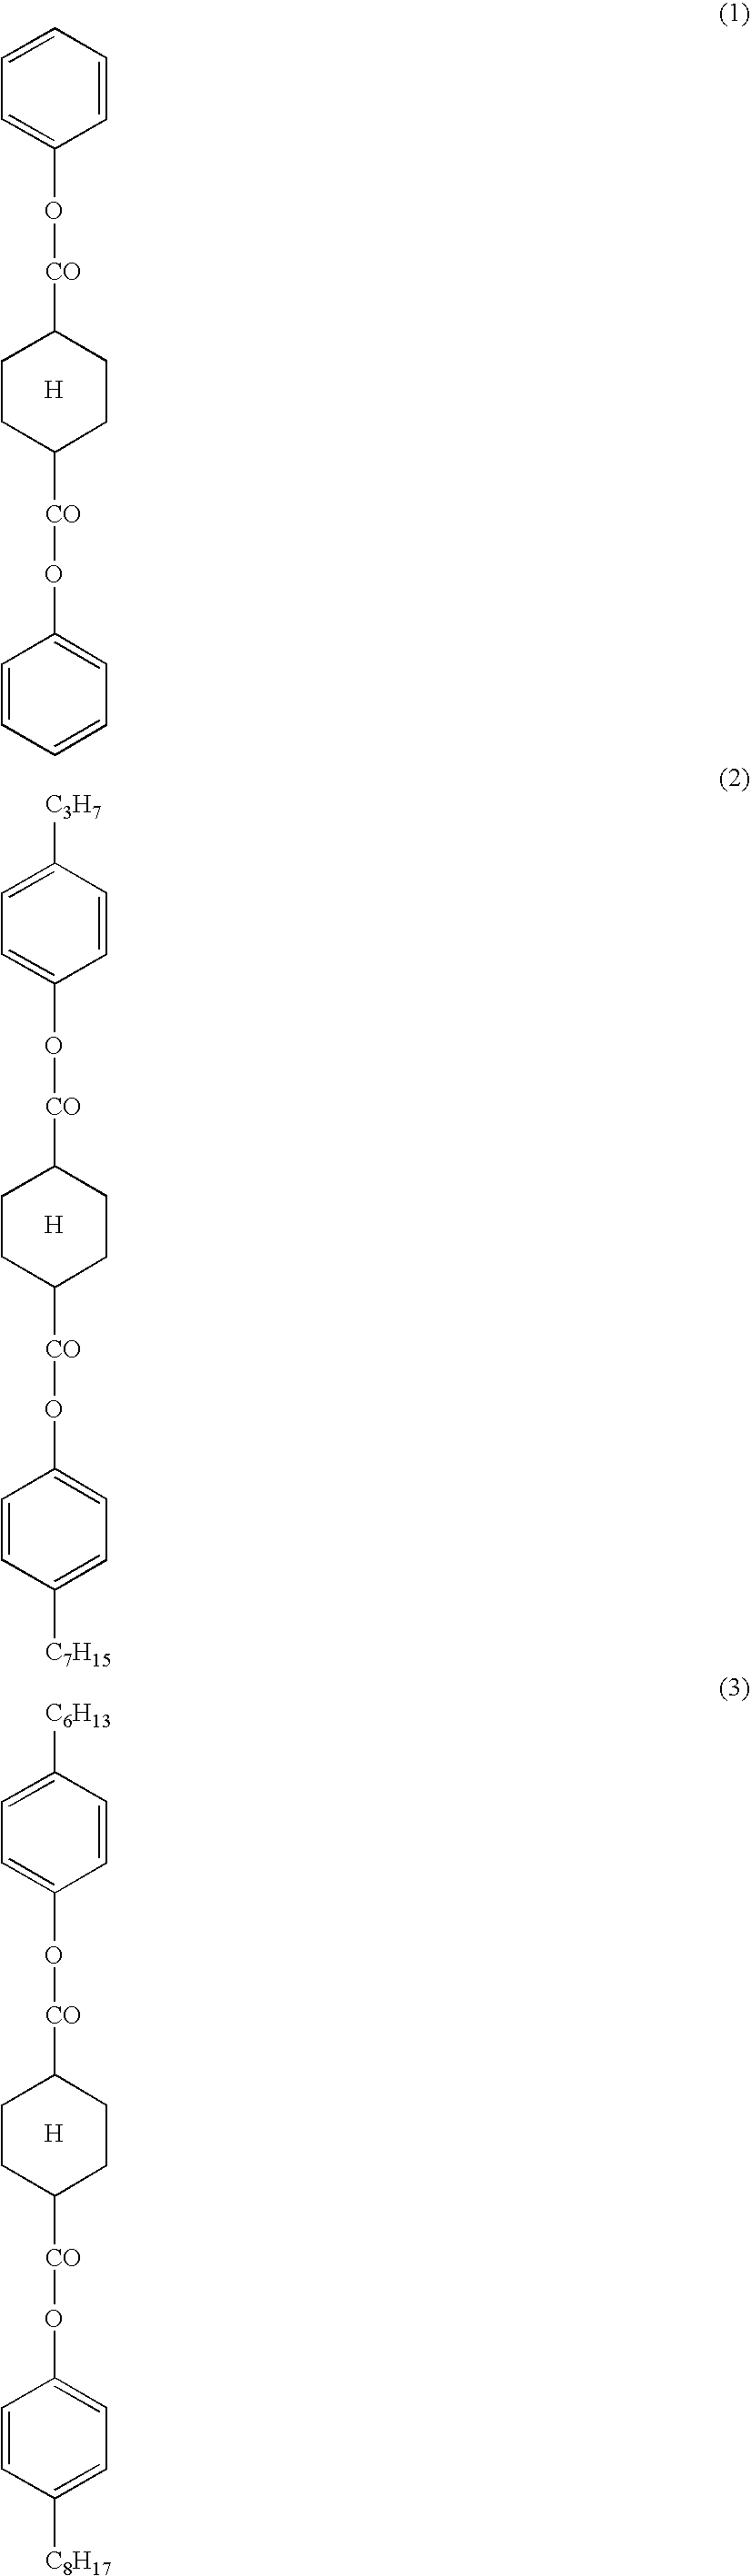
C1=CC=CC=C1O[CO]C1CCC([CO]OC2=CC=CC=C2)CC1.[H].C1=CC([C3H7])=CC=C1O[CO]C1CCC([CO]OC2=CC=C([C7H15])C=C2)CC1.[H].C1=CC([C6H13])=CC=C1O[CO]C1CCC([CO]OC2=CC=C([C8H17])C=C2)CC1.[H]
